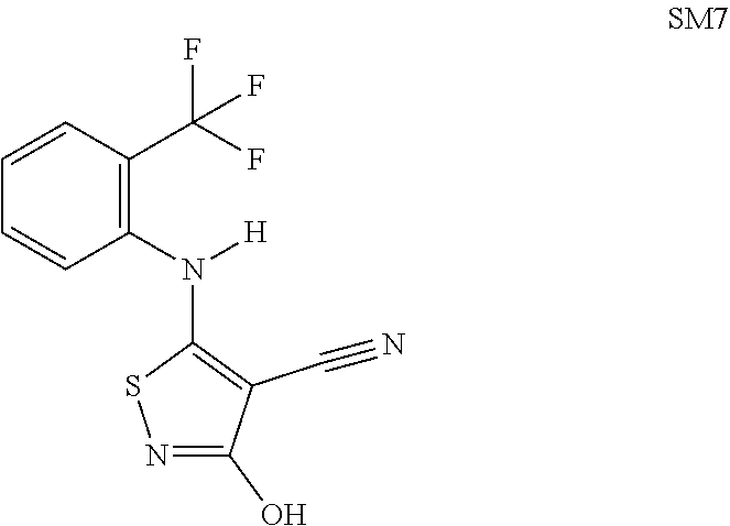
C1(N([H])C2=C(C#N)C(O)=NS2)=C(C(F)(F)F)C=CC=C1
